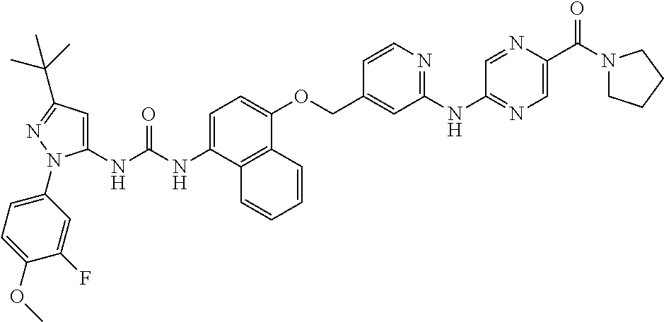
C1=C(NC(NC2=CC(C(C)(C)C)=NN2C2=CC=C(OC)C(F)=C2)=O)C2=C(C(OCC3=CC(NC4=NC=C(C(N5CCCC5)=O)N=C4)=NC=C3)=C1)C=CC=C2
